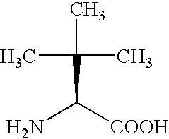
NC([COOH])C(C)(C)C
